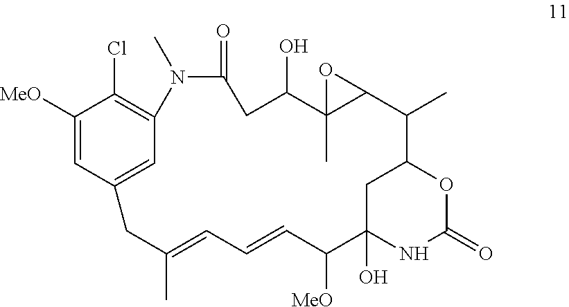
C1([MeO])=CC2=CC(=C1Cl)N(C)C(=O)CC(O)C1(C)C(C(C)C3OC(=O)NC(O)(C([MeO])C=CC=C(C)C2)C3)O1
